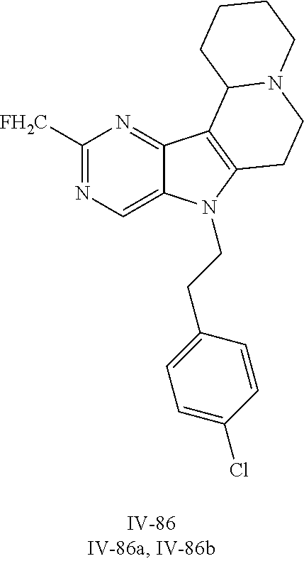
C1([FH2C])=NC=C2C(=N1)C1=C(N2CCC2=CC=C(Cl)C=C2)CCN2C1CCCC2
